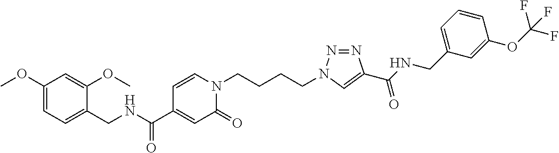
N(C(C1=CC(=O)N(CCCCN2N=NC(C(NCC3=CC=CC(OC(F)(F)F)=C3)=O)=C2)C=C1)=O)CC1=CC=C(OC)C=C1OC
